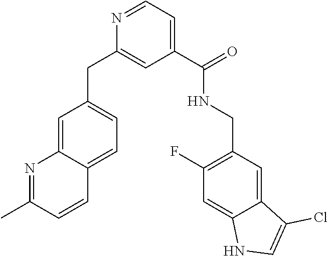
C1(C(=O)NCC2=C(F)C=C3C(=C2)C(Cl)=CN3)=CC=NC(CC2=CC=C3C(=C2)N=C(C)C=C3)=C1
